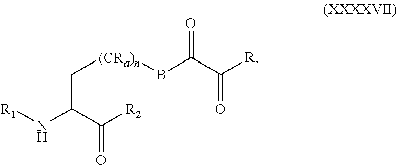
C(C(C([R2])=O)N[R1])[(CRa)n]BC(C([R])=O)=O
